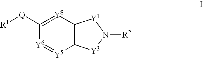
[R1][Q]C1=[Y8]C2=C([Y3]N([R2])[Y1]2)[Y5]=[Y6]1
